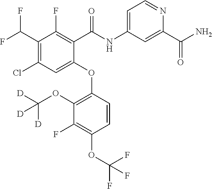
C1(OC2=C(OC([D])([D])[D])C(F)=C(OC(F)(F)F)C=C2)=CC(Cl)=C(C(F)F)C(F)=C1C(NC1=CC=NC(C(N)=O)=C1)=O
